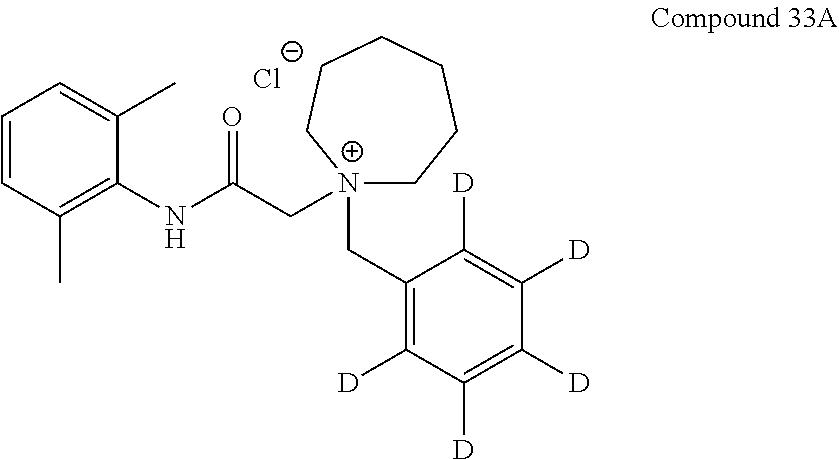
C1=CC=C(C)C(NC(C[N+]2(CC3=C([D])C([D])=C([D])C([D])=C3[D])CCCCCC2)=O)=C1C.[Cl-]
